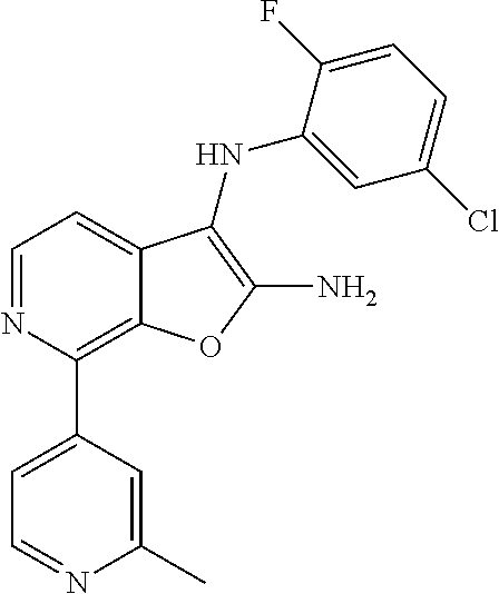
N1=CC=C2C(=C1C1=CC=NC(C)=C1)OC(N)=C2NC1=CC(Cl)=CC=C1F
